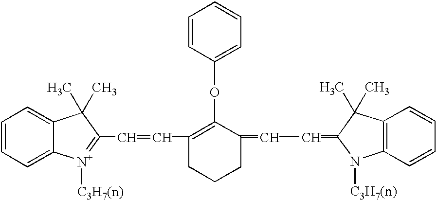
C12=CC=CC=C1[N+]([C3H7(n)])=C(C=CC1=C(OC3=CC=CC=C3)C(=CC=C3N([C3H7(n)])C4=C(C3(C)C)C=CC=C4)CCC1)C2(C)C
